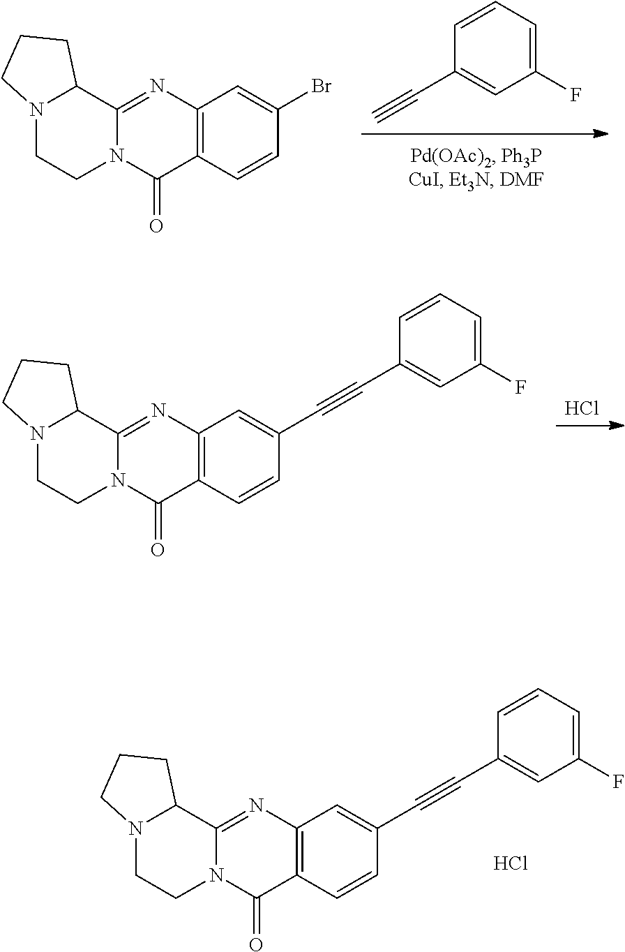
C1(C#C)=CC(F)=CC=C1.C12=C(N=C3N(C1=O)CCN1C3CCC1)C=C(Br)C=C2.Cl.C12=C(N=C3N(C1=O)CCN1C3CCC1)C=C(C#CC1=CC(F)=CC=C1)C=C2.C12=C(N=C3N(C1=O)CCN1C3CCC1)C=C(C#CC1=CC(F)=CC=C1)C=C2.Cl
